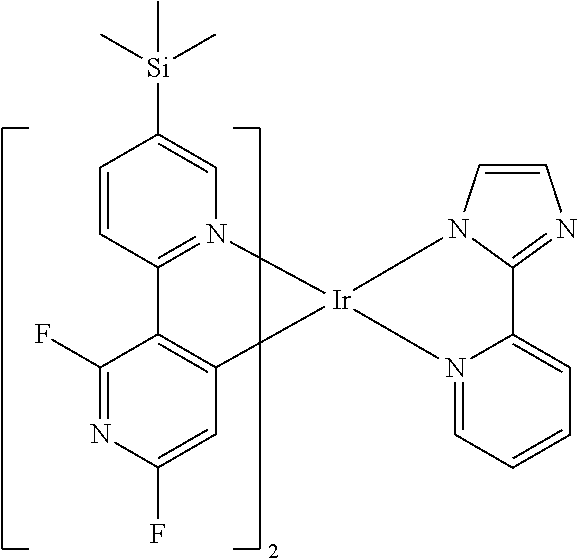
C1=CC2=N(C=C1[Si](C)(C)C)[Ir]1(C3=C2C(F)=NC(F)=C3)N2=CC=CC=C2C2=NC=CN21
